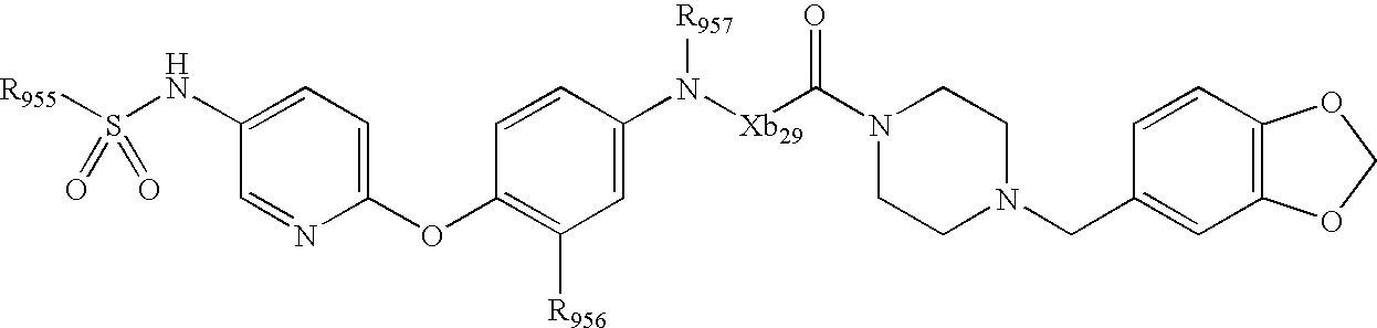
[R955]S(=O)(NC1=CC=C(OC2=C([R956])C=C(N([R957])[Xb29]C(=O)N3CCN(CC4=CC5=C(C=C4)OCO5)CC3)C=C2)N=C1)=O
